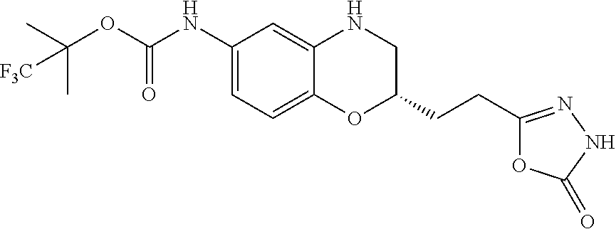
C1=C(NC(OC(C)(C)[F3C])=O)C=C2C(=C1)OC(CCC1=NNC(=O)O1)CN2
